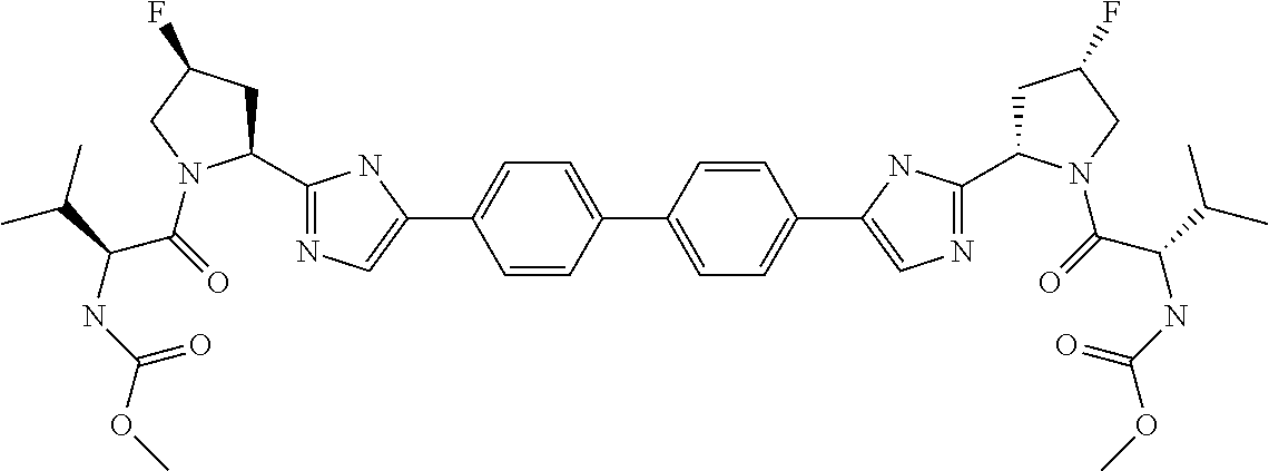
C1=CC(C2=CC=C(C3=CN=C(C4CC(F)CN4C(C(C(C)C)NC(OC)=O)=O)N3)C=C2)=CC=C1C1=CN=C(C2CC(F)CN2C(C(C(C)C)NC(OC)=O)=O)N1
